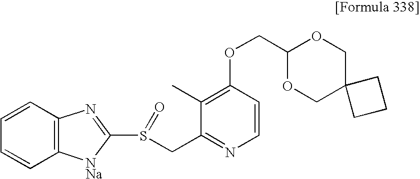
C1=CC2=C(C=C1)[NNa]C(S(CC1=NC=CC(OCC3OCC4(CO3)CCC4)=C1C)=O)=N2
